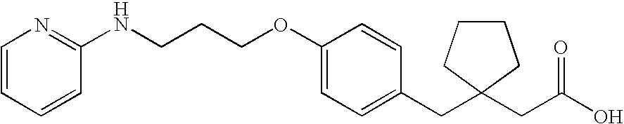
C1(OCCCNC2=NC=CC=C2)=CC=C(CC2(CC(O)=O)CCCC2)C=C1
